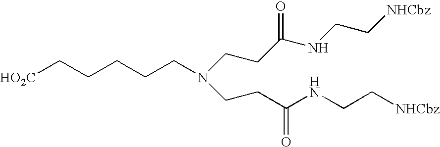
[HO2C]CCCCCN(CCC(NCC[NHCbz])=O)CCC(NCC[NHCbz])=O
